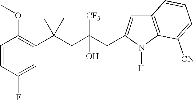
C1=CC(F)=CC(C(CC(CC2=CC3=C(C([CN])=CC=C3)N2[H])([CF3])O)(C)C)=C1OC
